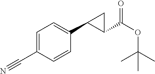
C1=C(C#N)C=CC(C2C(C(OC(C)(C)C)=O)C2)=C1
